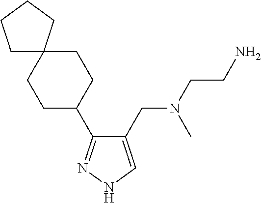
C1(CN(CCN)C)=CNN=C1C1CCC2(CC1)CCCC2
